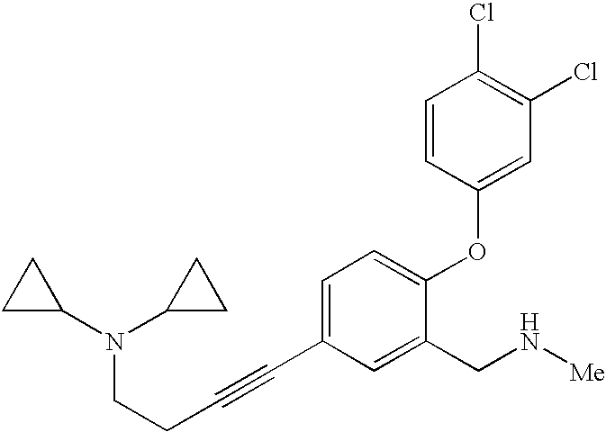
C1C(N(CCC#CC2=CC=C(OC3=CC(Cl)=C(Cl)C=C3)C(CN[Me])=C2)C2CC2)C1
